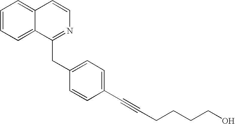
C(CCCO)C#CC1=CC=C(CC2=NC=CC3=CC=CC=C32)C=C1
